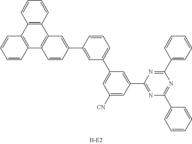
C12=C(C=CC=C1)C1=C(C3=C2C=CC=C3)C=CC(C2=CC(C3=CC([CN])=CC(C4=NC(C5=CC=CC=C5)=NC(C5=CC=CC=C5)=N4)=C3)=CC=C2)=C1
